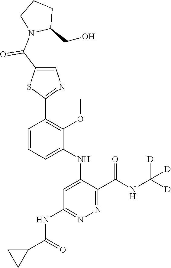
C1=CC=C(NC2=CC(NC(C3CC3)=O)=NN=C2C(NC([D])([D])[D])=O)C(OC)=C1C1=NC=C(C(N2C(CO)CCC2)=O)S1
